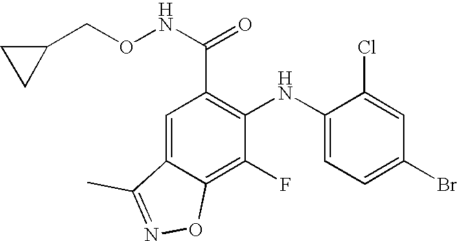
C1(F)=C2C(=CC(C(NOCC3CC3)=O)=C1NC1=CC=C(Br)C=C1Cl)C(C)=NO2
